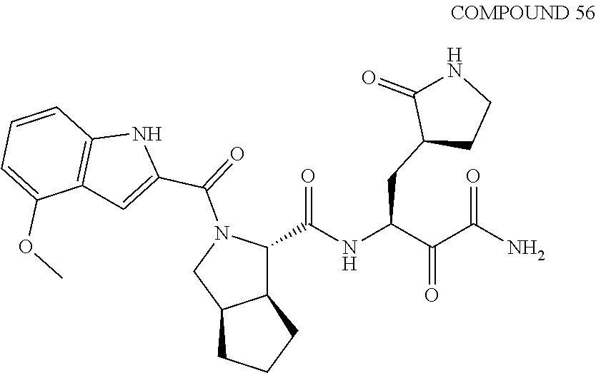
N(C(=O)C1N(C(C2=CC3=C(C=CC=C3OC)N2)=O)CC2CCCC12)C(C(=O)C(=O)N)CC1C(=O)NCC1
